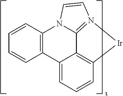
C12=C(C=CC=C1)N1C3=N(C=C1)[Ir]C1=C3C2=CC=C1
